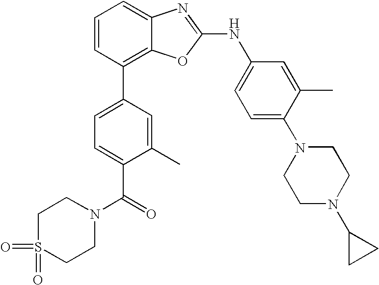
C1=CC(C2=CC=C(C(=O)N3CCS(=O)(=O)CC3)C(C)=C2)=C2C(=C1)N=C(NC1=CC=C(N3CCN(C4CC4)CC3)C(C)=C1)O2
